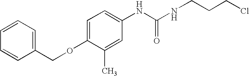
C1(COC2=CC=C(NC(NCCCCl)=O)C=C2C)=CC=CC=C1
